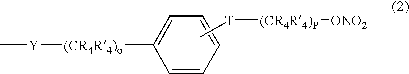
C1=CC=CC=C1[(CR4R4)o][Y]C.C[T][(CR4R4)P][ONO2]
